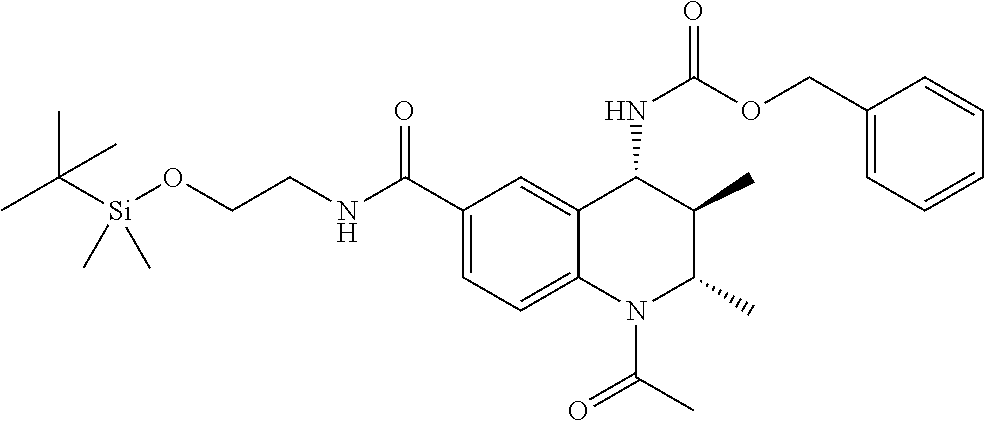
CC([Si](OCCNC(C1=CC=C2C(=C1)C(NC(OCC1=CC=CC=C1)=O)C(C)C(C)N2C(C)=O)=O)(C)C)(C)C
